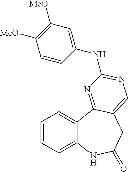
C1=CC=C2C(=C1)C1=NC(NC3=CC([MeO])=C([MeO])C=C3)=NC=C1CC(=O)N2
